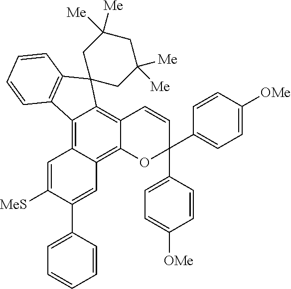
C12=C3C(=C4C(=C1C1(C5=C2C=CC=C5)CC([Me])([Me])CC([Me])([Me])C1)C=CC(C1=CC=C([OMe])C=C1)(C1=CC=C([OMe])C=C1)O4)C=C(C1=CC=CC=C1)C([MeS])=C3
